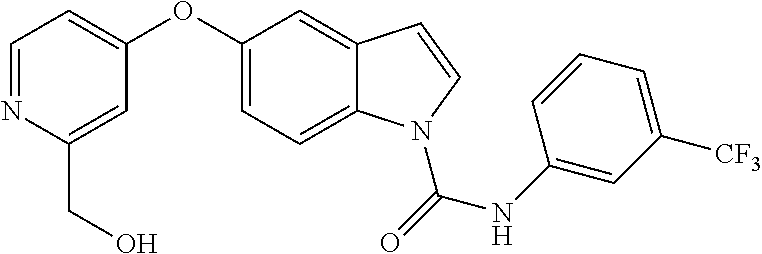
C1=NC(CO)=CC(OC2=CC=C3C(=C2)C=CN3C(=O)NC2=CC([CF3])=CC=C2)=C1
